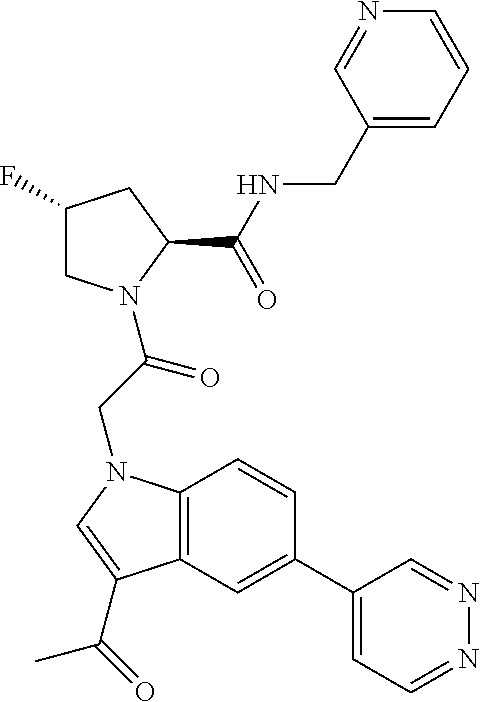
C1(F)CN(C(CN2C3=C(C=C(C4=CC=NN=C4)C=C3)C(C(C)=O)=C2)=O)C(C(NCC2=CC=CN=C2)=O)C1
